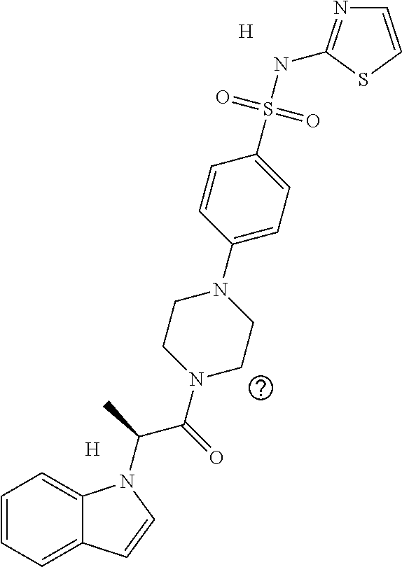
[H].[H].C1=CC=C2C(=C1)N(C(C(N1CCN(C3=CC=C(S(NC4=NC=CS4)(=O)=O)C=C3)CC1)=O)C)C=C2
